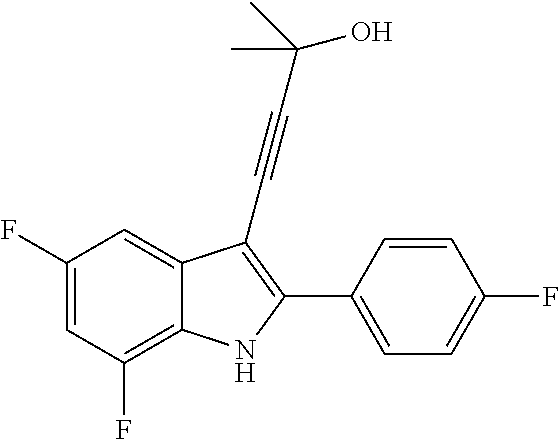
C1(F)=C2C(=CC(F)=C1)C(C#CC(C)(O)C)=C(C1=CC=C(F)C=C1)N2
